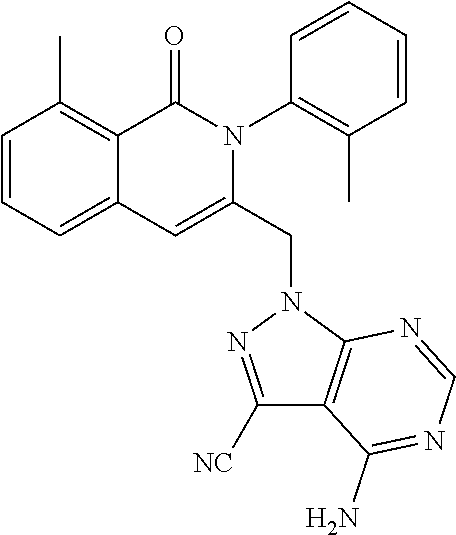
C1=CC=C2C(=C1C)C(=O)N(C1=C(C)C=CC=C1)C(CN1C3=C(C([CN])=N1)C(N)=NC=N3)=C2
